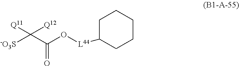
[-O3S]C(C(O[L44]C1CCCCC1)=O)([Q11])[Q12]
